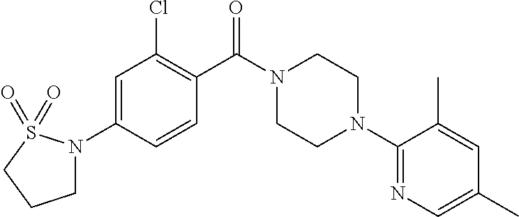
C1=C(N2CCCS2(=O)=O)C=CC(C(N2CCN(C3=NC=C(C)C=C3C)CC2)=O)=C1Cl
